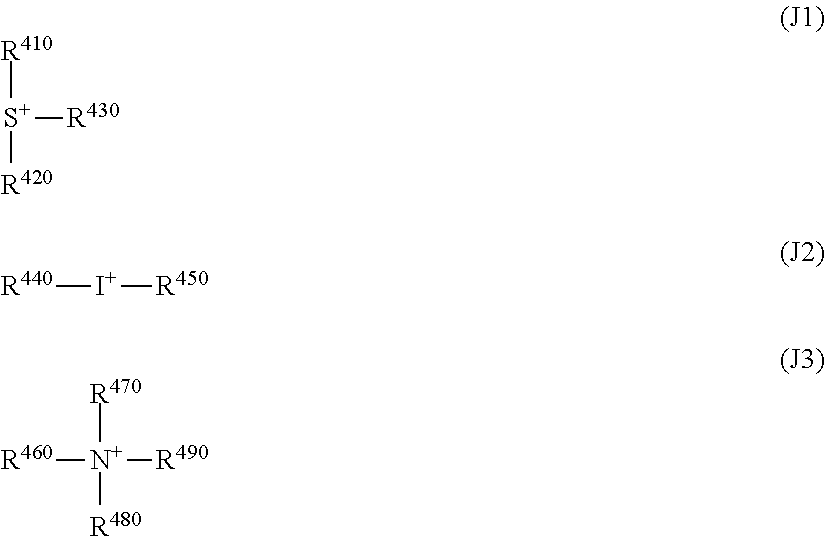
[S+]([R410])([R420])[R430].[R440][I+][R450].[N+]([R470])([R480])([R490])[R460]
